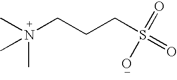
CN(CCCS(=O)(=O)O)(C)C
